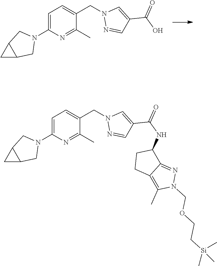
C1=C(N2CC3C(C2)C3)N=C(C)C(CN2N=CC(C(O)=O)=C2)=C1.C1=C(N2CC3C(C2)C3)N=C(C)C(CN2N=CC(C(NC3CCC4=C(C)N(COCC[Si](C)(C)C)N=C34)=O)=C2)=C1
